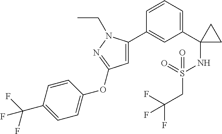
C1(C2(NS(CC(F)(F)F)(=O)=O)CC2)=CC=CC(C2=CC(OC3=CC=C(C(F)(F)F)C=C3)=NN2CC)=C1
